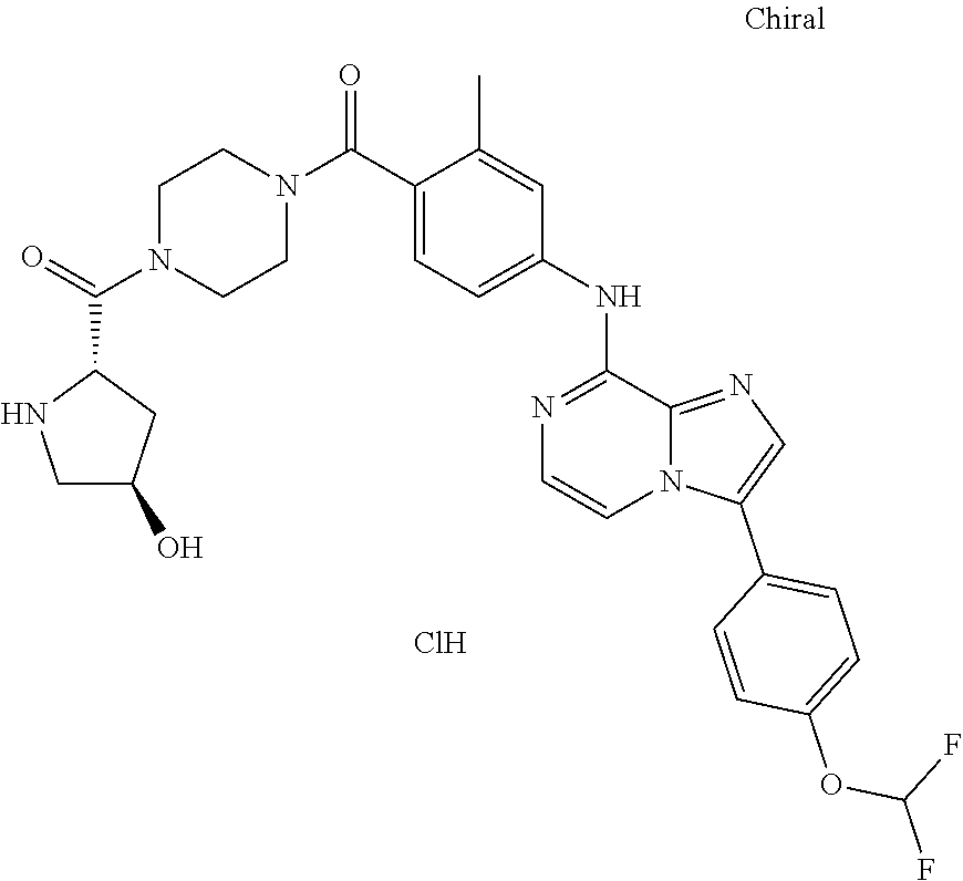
C1=C(NC2=NC=CN3C2=NC=C3C2=CC=C(OC(F)F)C=C2)C=C(C)C(C(N2CCN(C(C3NCC(O)C3)=O)CC2)=O)=C1.Cl
